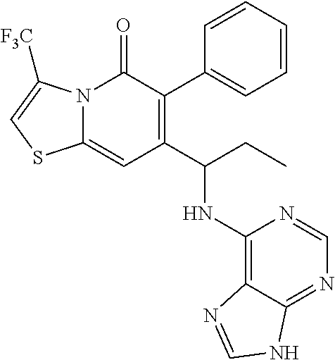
C1=CC=C(C2=C(C(CC)NC3=C4C(=NC=N3)NC=N4)C=C3N(C2=O)C([F3C])=CS3)C=C1
